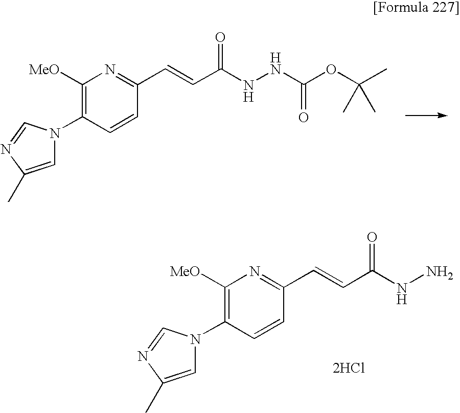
C1=C(C)N=CN1C1=C([MeO])N=C(C=CC(NNC(OC(C)(C)C)=O)=O)C=C1.C1=C(C)N=CN1C1=C([MeO])N=C(C=CC(NN)=O)C=C1.[2HCl]
